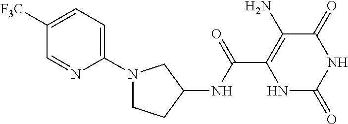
C(C1=C(N)C(=O)NC(=O)N1)(=O)NC1CN(C2=CC=C([F3C])C=N2)CC1
